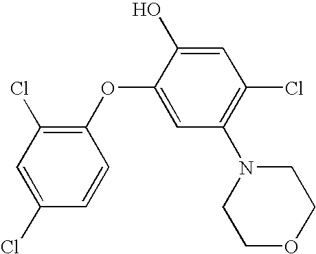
C1=C(O)C(OC2=C(Cl)C=C(Cl)C=C2)=CC(N2CCOCC2)=C1Cl
